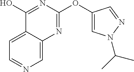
C1=C(OC2=NC3=CN=CC=C3C(O)=N2)C=NN1C(C)C
